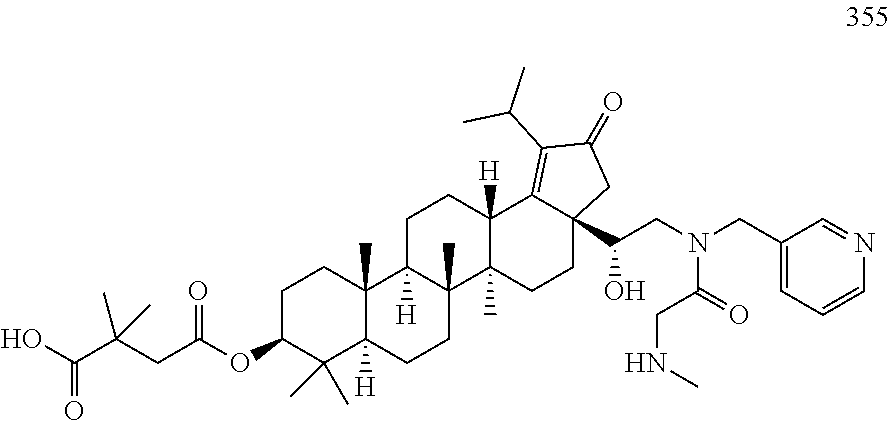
C1C(OC(CC(C(O)=O)(C)C)=O)C(C)(C)C2([H])C(C)(C1)C1([H])C(C)(CC2)C2(C)C([H])(CC1)C1=C(C(C)C)C(=O)CC1(C(CN(CC1=CC=CN=C1)C(=O)CNC)O)CC2
